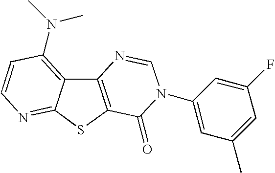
C12=C(SC3=NC=CC(N(C)C)=C13)C(=O)N(C1=CC(C)=CC(F)=C1)C=N2
